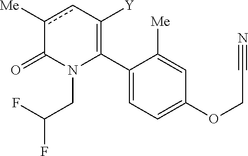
C1(C2=C([Y])cc([Me])C(=O)N2CC(F)F)=CC=C(OCC#N)C=C1[Me]
